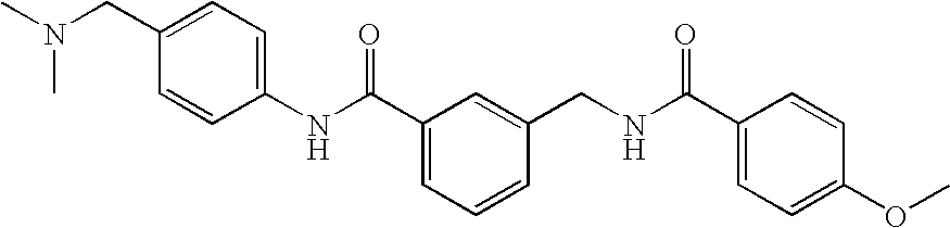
C1(NC(C2=CC=CC(CNC(C3=CC=C(OC)C=C3)=O)=C2)=O)=CC=C(CN(C)C)C=C1
